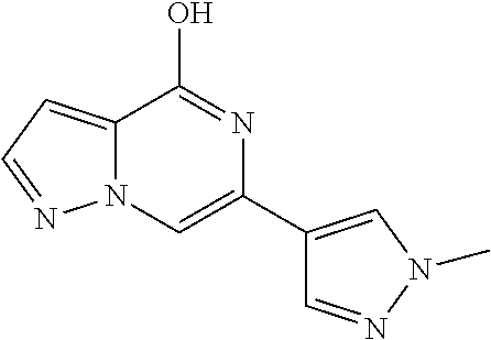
C12=CC=NN1C=C(C1=CN(C)N=C1)N=C2O
